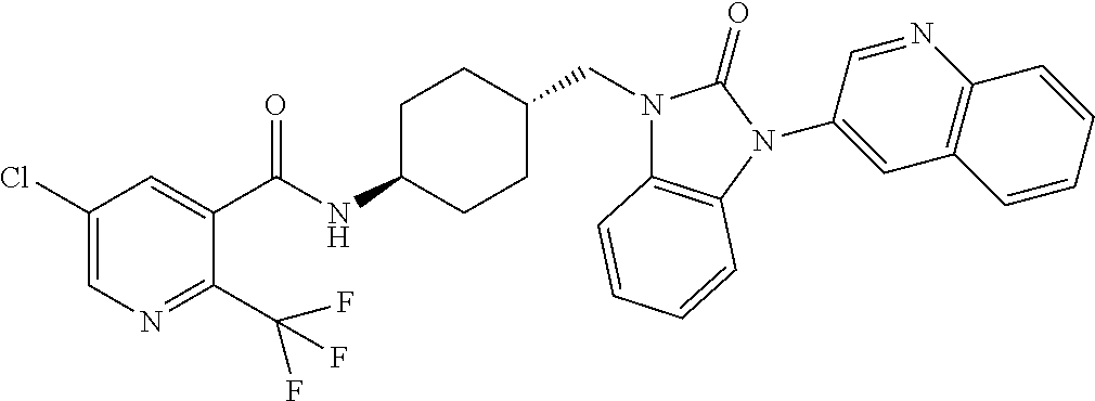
C1(Cl)=CN=C(C(F)(F)F)C(C(NC2CCC(CN3C4=C(N(C5=CC6=C(N=C5)C=CC=C6)C3=O)C=CC=C4)CC2)=O)=C1
